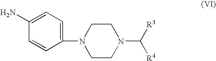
C1(N2CCN(C([R3])[R4])CC2)=CC=C(N)C=C1
